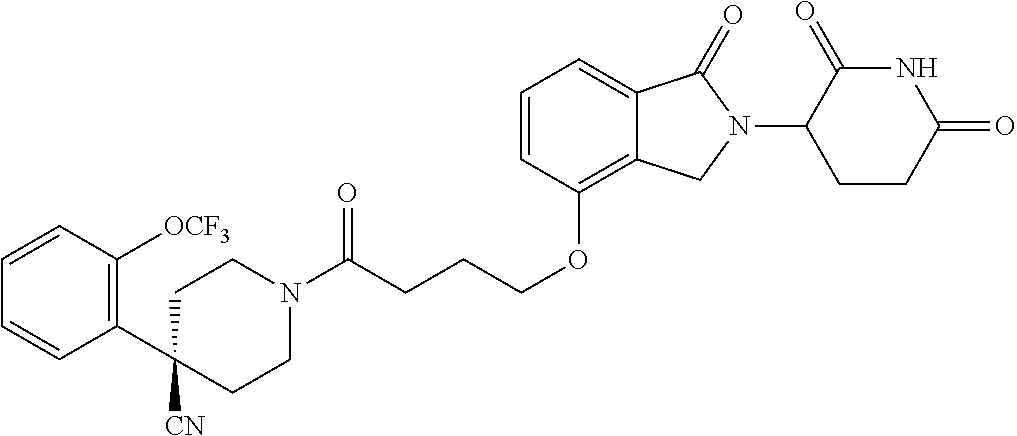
C(CCCOC1=C2C(=CC=C1)C(=O)N(C1C(=O)NC(=O)CC1)C2)(N1CCC([CN])(C2=C([OCF3])C=CC=C2)CC1)=O
